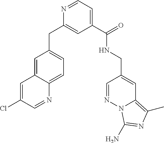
C1=C2C(=CC=C1CC1=CC(C(=O)NCC3=CC4=C(C)N=C(N)N4N=C3)=CC=N1)N=CC(Cl)=C2
